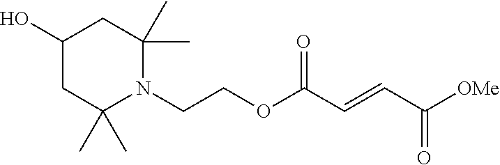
C(COC(C=CC([OMe])=O)=O)N1C(C)(C)CC(O)CC1(C)C
